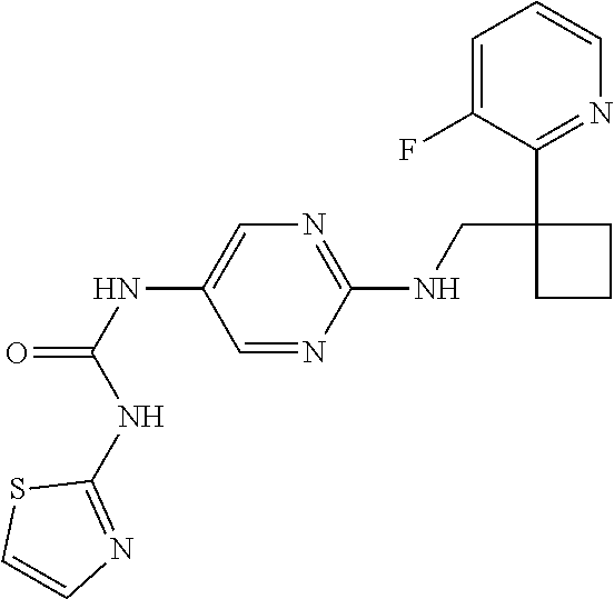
C1=C(F)C(C2(CNC3=NC=C(NC(=O)NC4=NC=CS4)C=N3)CCC2)=NC=C1
